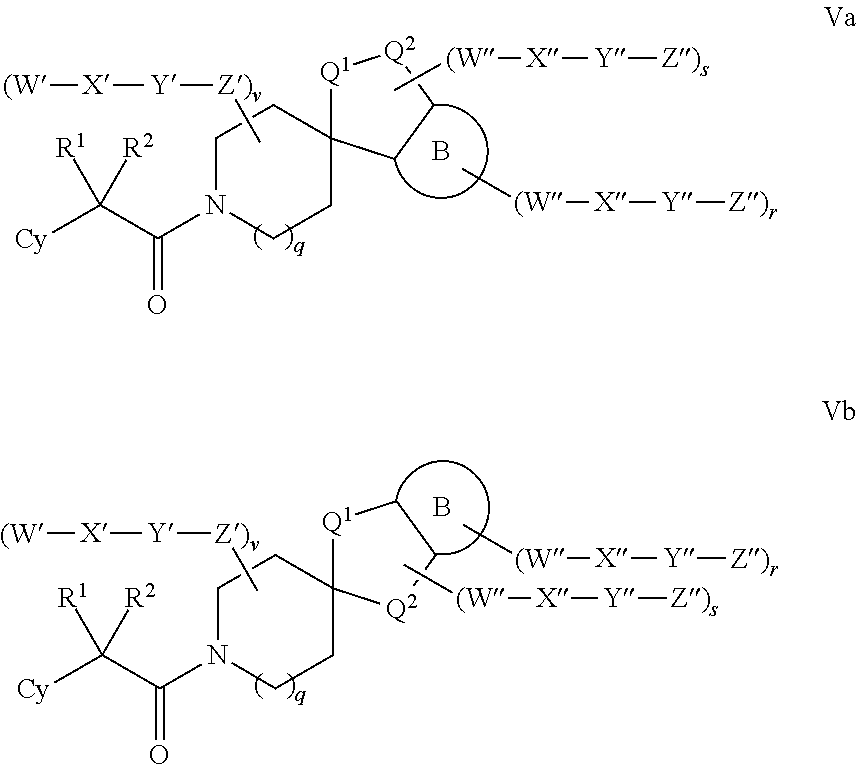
[Cy]C(C(=O)N1CCC2(CC1)[Q1][Q2]CC2)([R1])[R2].B.[(W]([X][Y][Z)r])C.C[(W][X][Y][Z)s].[(W][X][Y][Z)v]C.[Cy]C(C(=O)N1CCC2(CC1)[Q1]CC[Q2]2)([R1])[R2].[(W]([X][Y][Z)s])C.[(W][X][Y][Z)v]C.B.[(W]([X][Y][Z)r])C
